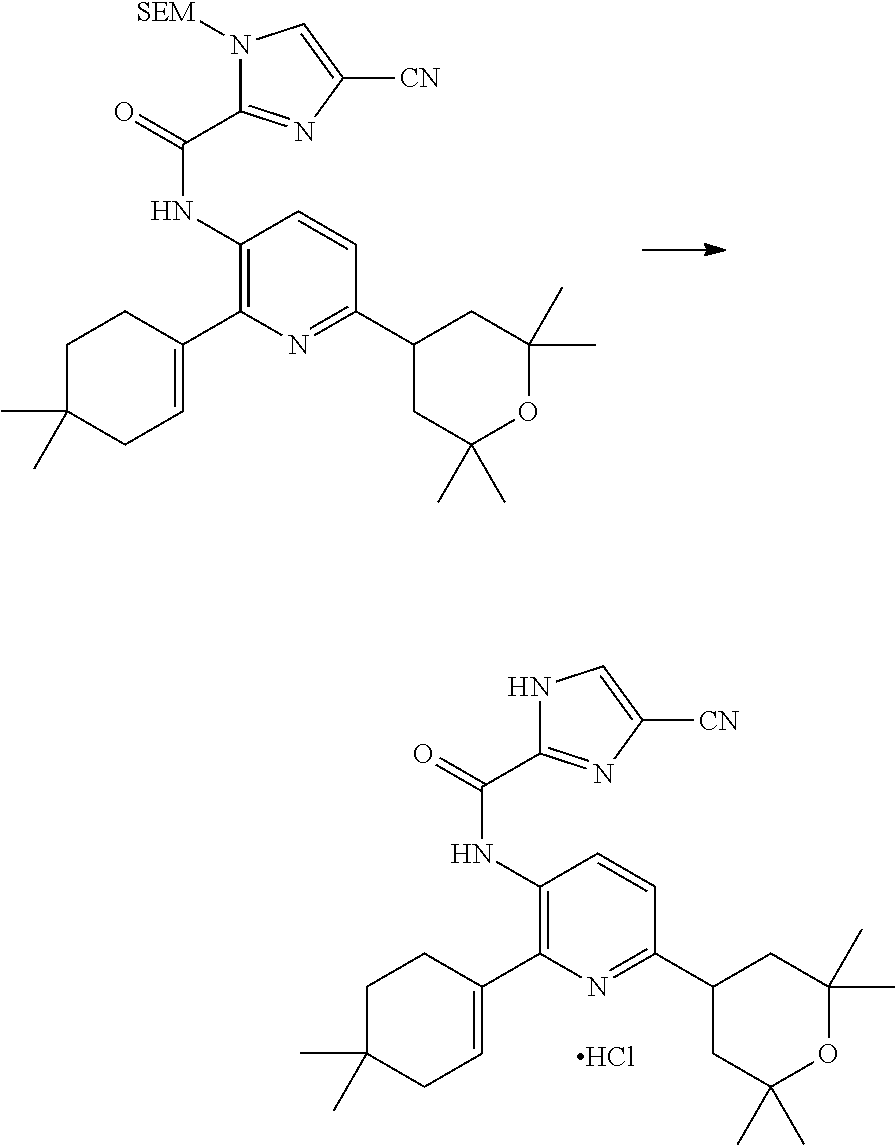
N1([SEM])C(C(=O)NC2=C(C3=CCC(C)(C)CC3)N=C(C3CC(C)(C)OC(C)(C)C3)C=C2)=NC([CN])=C1.N1C(C(=O)NC2=C(C3=CCC(C)(C)CC3)N=C(C3CC(C)(C)OC(C)(C)C3)C=C2)=NC([CN])=C1.Cl
